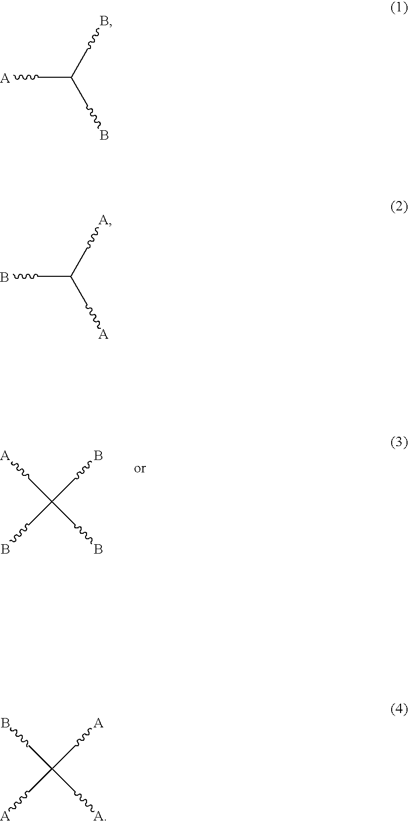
[A]CC(CB)(CB)CB.C(CB)(CB)C[A].C(C[A])(C[A])CB.BCC(C[A])(C[A])C[A]
